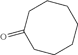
C1C(=O)CCCCCC1
